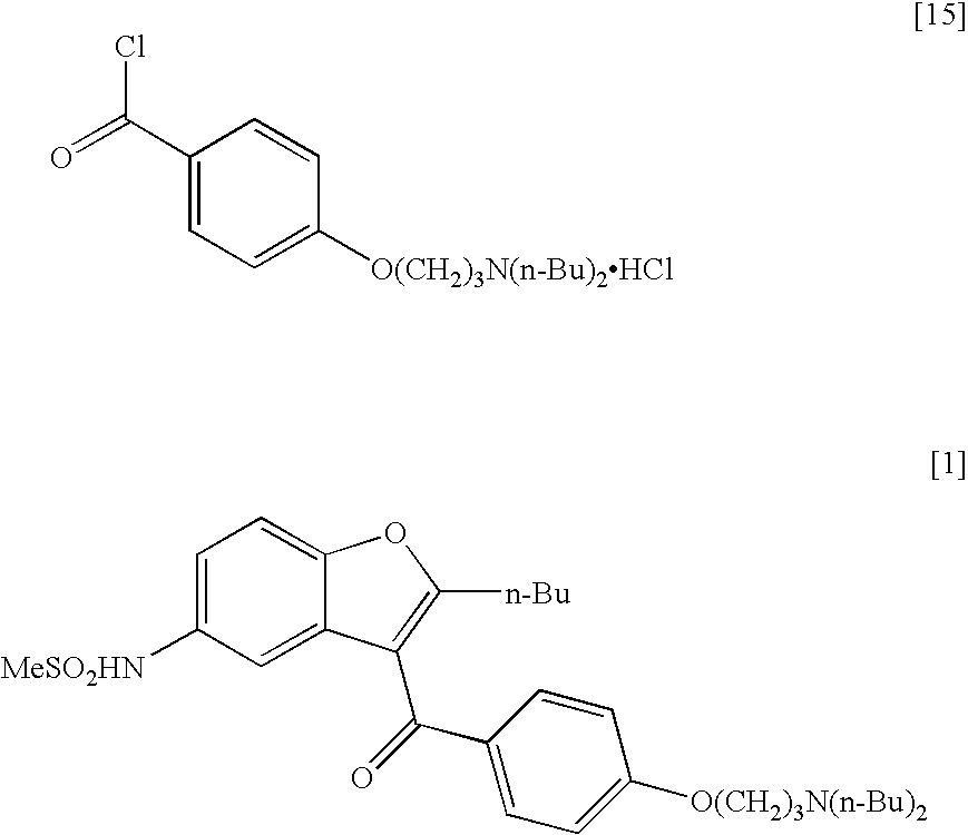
C1(C(=O)Cl)=CC=C([O(CH2)3N(n-Bu)2HCl])C=C1.C1=C([MeSO2HN])C=C2C(=C1)OC([n-Bu])=C2C(=O)C1=CC=C([O(CH2)3N(n-Bu)2])C=C1
